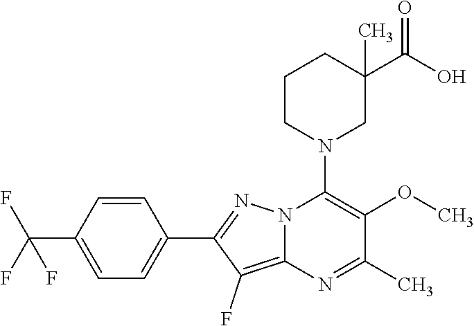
C1=CC(C(F)(F)F)=CC=C1C1=NN2C(=C1F)N=C(C)C(OC)=C2N1CC(C(O)=O)(C)CCC1
